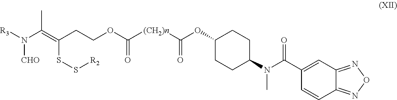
C(COC([(CH2)n]C(=O)OC1CCC(N(C(C2=CC3=NON=C3C=C2)=O)C)CC1)=O)C(=C(C)N([R3])[CHO])SS[R2]
